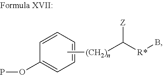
C1=CC(OP)=CC=C1.C[(CH2)n]C([R*]B)[Z]
